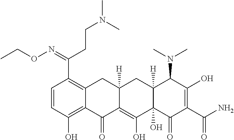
C1=CC(O)=C2C(=C1C(=NOCC)CCN(C)C)CC1([H])C(=C(O)C3(O)C([H])(C1)C(N(C)C)C(O)=C(C(N)=O)C3=O)C2=O
